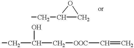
C1(CC)CO1.OC(C[OOC]C=C)CC
